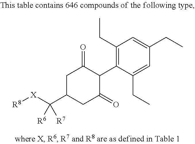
C1(CC)=C(C2C(=O)CC(C([X][R8])([R6])[R7])CC2=O)C(CC)=CC(CC)=C1
